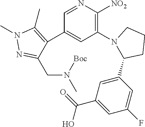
C1(C2=C(C)N(C)N=C2CN(C)[Boc])=CC(N2C(C3=CC(C(=O)O)=CC(F)=C3)CCC2)=C([NO2])N=C1
